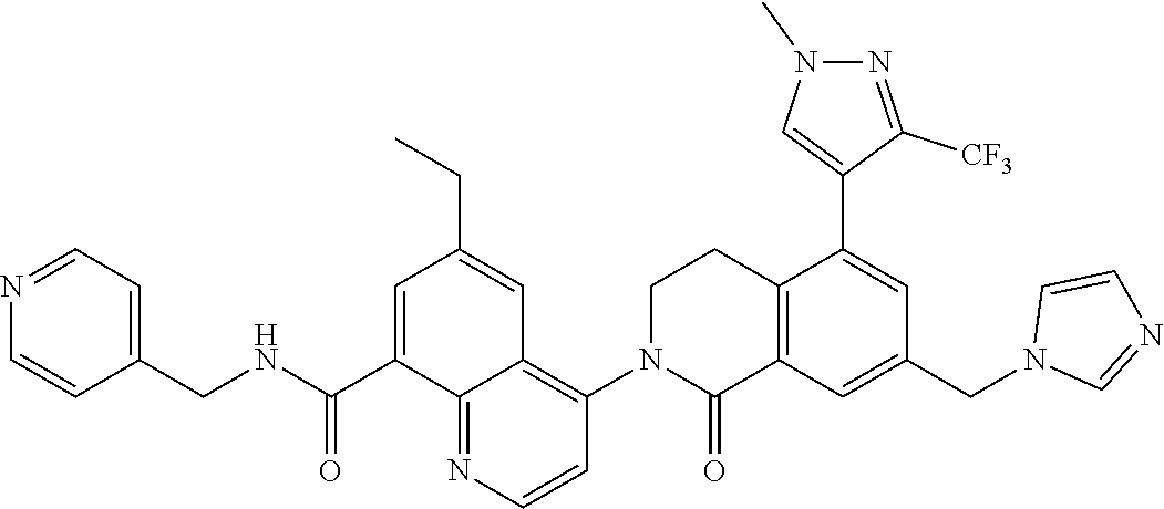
C12=C(C=C(CN3C=NC=C3)C=C1C1=CN(C)N=C1[CF3])C(=O)N(C1=C3C(=NC=C1)C(C(NCC1=CC=NC=C1)=O)=CC(CC)=C3)CC2
